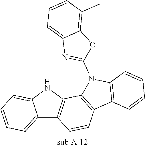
C12=CC=CC=C1NC1=C2C=CC2=C1N(C1=NC3=CC=CC(C)=C3O1)C1=C2C=CC=C1.[sub A-12]
